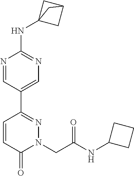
N(C1=NC=C(C2=NN(CC(NC3CCC3)=O)C(=O)C=C2)C=N1)C12CC(C1)C2
